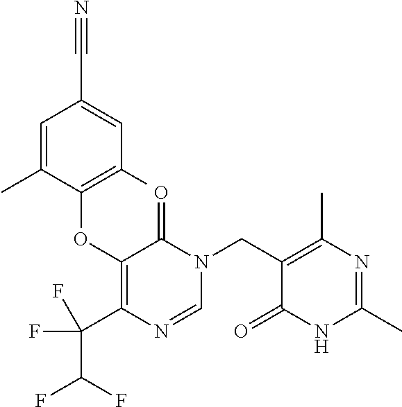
C1=C(C)C(OC2=C(C(C(F)F)(F)F)N=CN(CC3=C(C)N=C(C)NC3=O)C2=O)=C(C)C=C1C#N
